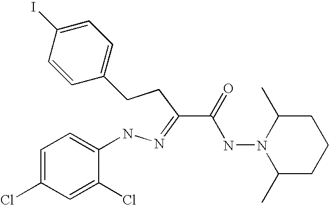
C1(CCC(=NNC2=CC=C(Cl)C=C2Cl)C(=O)NN2C(C)CCCC2C)=CC=C(I)C=C1
